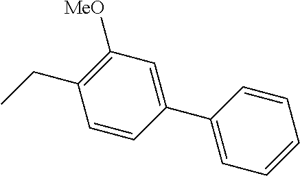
C1(CC)=C([MeO])C=C(C2=CC=CC=C2)C=C1
